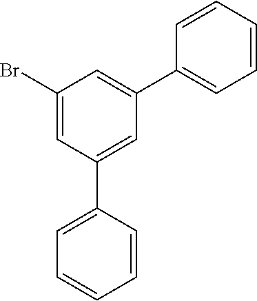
C1(Br)=CC(C2=CC=CC=C2)=CC(C2=CC=CC=C2)=C1
